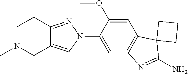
C1N(C)CC2=CN(C3=CC4=C(C=C3OC)C3(C(N)=N4)CCC3)N=C2C1
